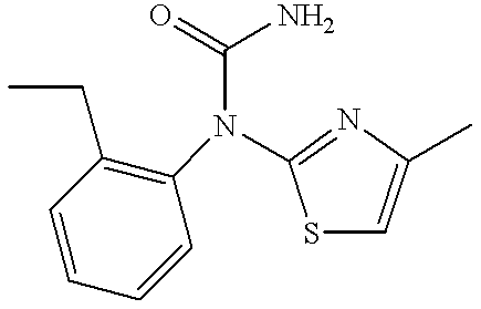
C1=CC(CC)=C(N(C(=O)N)C2=NC(C)=CS2)C=C1
